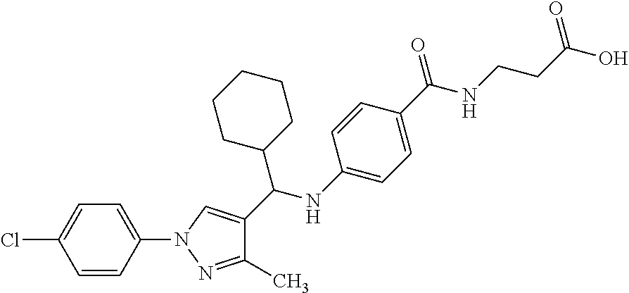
C1(C)=NN(C2=CC=C(Cl)C=C2)C=C1C(C1CCCCC1)NC1=CC=C(C(NCCC(O)=O)=O)C=C1
